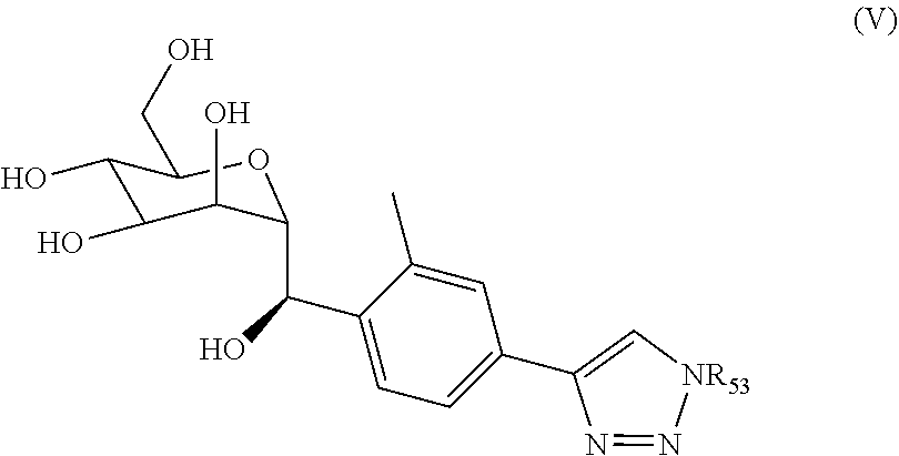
C1(O)C(O)C(O)C(C(C2=CC=C(C3=C[NR53]N=N3)C=C2C)O)OC1CO
